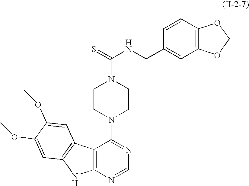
C12=C(N=CN=C1N1CCN(C(=S)NCC3=CC4=C(C=C3)OCO4)CC1)NC1=C2C=C(OC)C(OC)=C1
